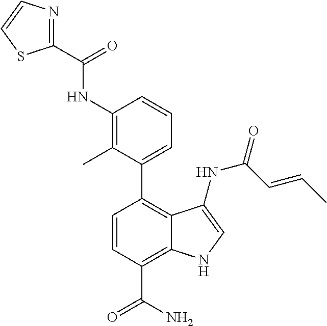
C1(NC(C2=NC=CS2)=O)=C(C)C(C2=C3C(=C(C(N)=O)C=C2)NC=C3NC(C=CC)=O)=CC=C1
